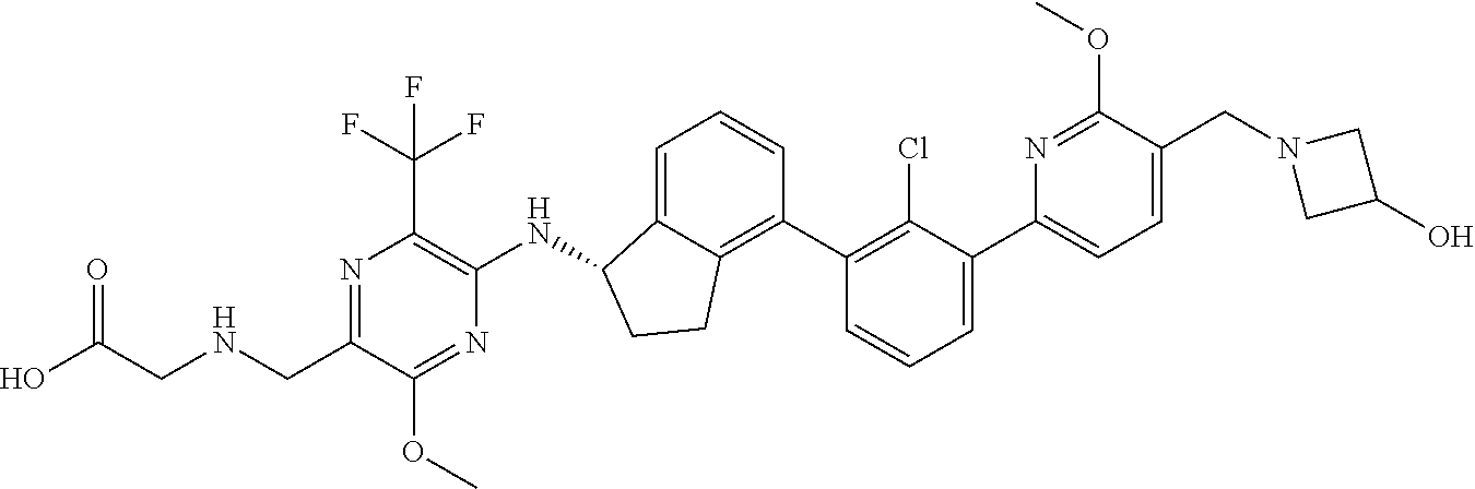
C(C1=NC(C(F)(F)F)=C(NC2C3=CC=CC(C4=C(Cl)C(C5=CC=C(CN6CC(O)C6)C(OC)=N5)=CC=C4)=C3CC2)N=C1OC)NCC(O)=O
